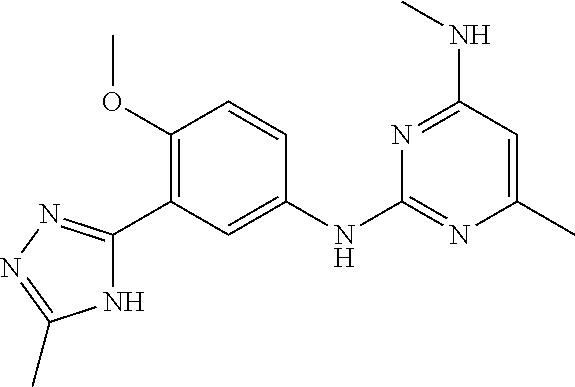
C1=CC(OC)=C(C2=NN=C(C)N2)C=C1NC1=NC(C)=CC(NC)=N1
